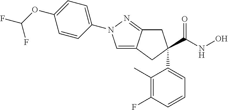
C1=C2C(=NN1C1=CC=C(OC(F)F)C=C1)CC(C(NO)=O)(C1=CC=CC(F)=C1C)C2
